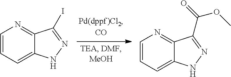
C1=CC=C2C(=N1)C(I)=NN2.C1=CC=C2C(=N1)C(C(=O)OC)=NN2
